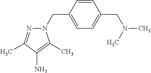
C1(CN2N=C(C)C(N)=C2C)=CC=C(CN(C)C)C=C1
